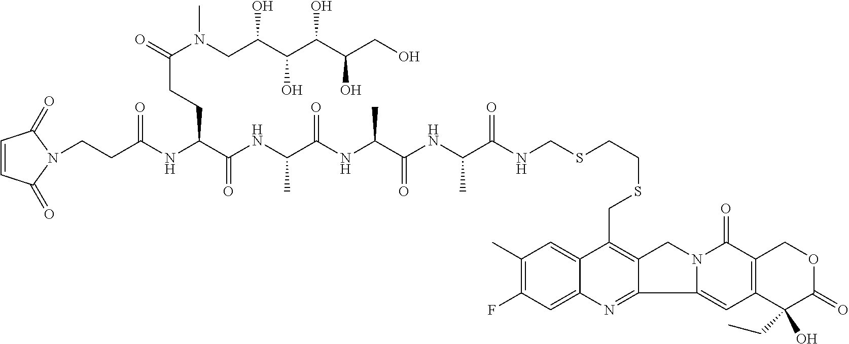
C1(C)=C(F)C=C2C(=C1)C(CSCCSCNC(C(NC(C(NC(C(NC(C(NC(CCN1C(=O)C=CC1=O)=O)CCC(=O)N(CC(C(C(C(CO)O)O)O)O)C)=O)C)=O)C)=O)C)=O)=C1C(=N2)C2=CC3=C(C(=O)N2C1)COC(=O)C3(CC)O
